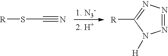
[2. H+].[R]SC#N.N1=NN=C([R])N1[H]
